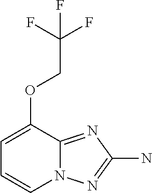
C1=CC=C(OCC(F)(F)F)C2=NC(N)=NN12
